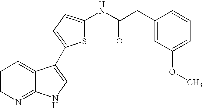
C1=CN=C2C(=C1)C(C1=CC=C(NC(CC3=CC(OC)=CC=C3)=O)S1)=CN2
